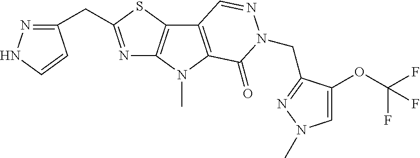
N1=C(CC2=NNC=C2)SC2=C1N(C)C1=C2C=NN(CC2=NN(C)C=C2OC(F)(F)F)C1=O
